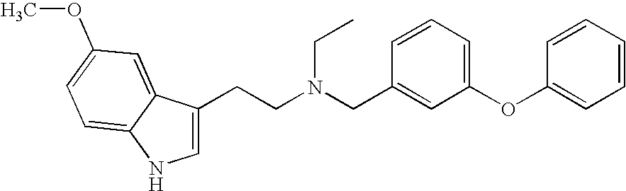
C1=C(CCN(CC2=CC(OC3=CC=CC=C3)=CC=C2)CC)C2=CC(OC)=CC=C2N1
